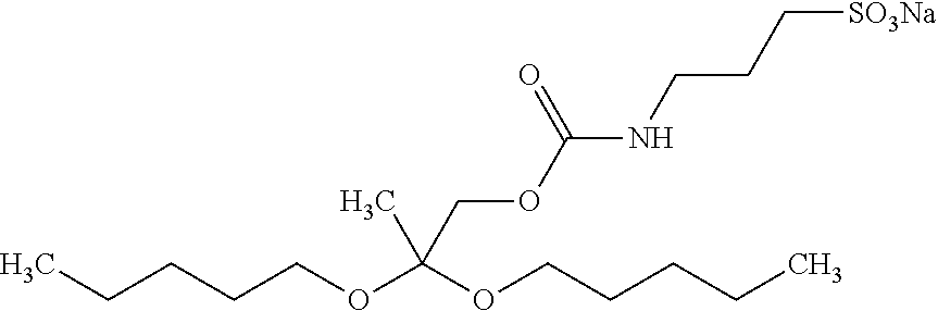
CCCCCOC(OCCCCC)(COC(NCCC[SO3Na])=O)C
